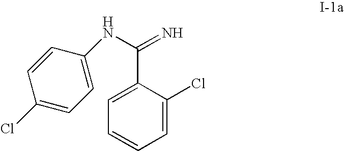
C1=C(C(=N)NC2=CC=C(Cl)C=C2)C(Cl)=CC=C1
